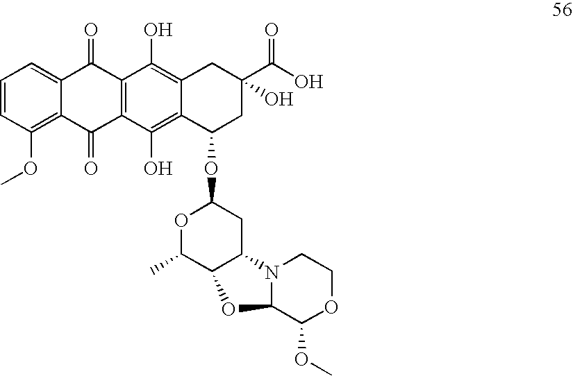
C1=C2C(=C(OC)C=C1)C(=O)C1=C(C2=O)C(O)=C2C(=C1O)C(OC1OC(C)C3C(C1)N1CCOC(OC)C1O3)CC(C(=O)O)(O)C2
